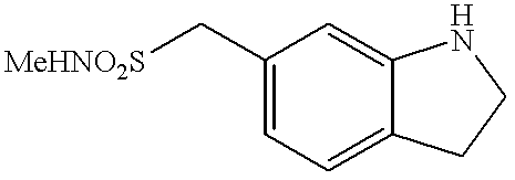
C1(C[MeHNO2S])=CC=C2C(=C1)NCC2
